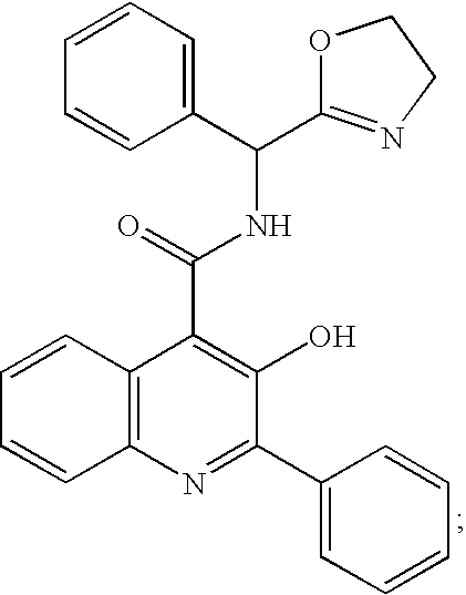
C12=C(N=C(C3=CC=CC=C3)C(O)=C1C(NC(C1=CC=CC=C1)C1=NCCO1)=O)C=CC=C2
